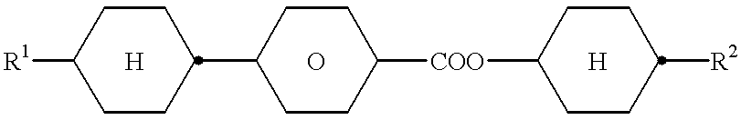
[R1]C1CCC(C2CCC([COO]C3CCC([R2])CC3)CC2)CC1.[H].O.[H]
